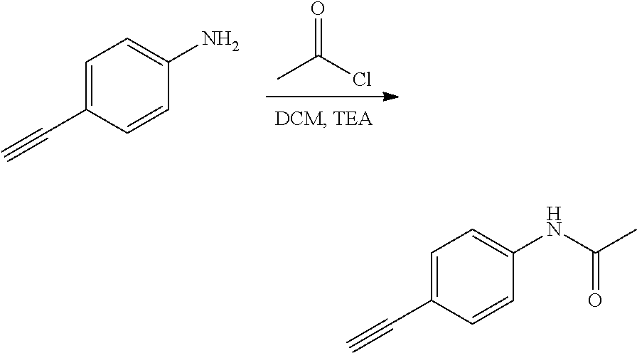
CC(Cl)=O.C1=C(C#C)C=CC(N)=C1.C1=C(C#C)C=CC(NC(C)=O)=C1
